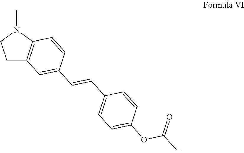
C1C2=C(N(C)C1)C=CC(C=CC1=CC=C(OC(C)=O)C=C1)=C2
